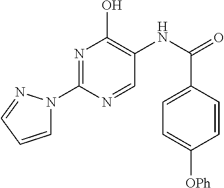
N1=C(N2C=CC=N2)N=CC(NC(=O)C2=CC=C([OPh])C=C2)=C1O
